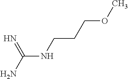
N(C(=N)N)CCCOC
